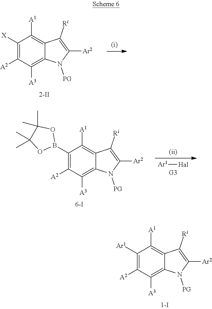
C1([Ar1])=C([A2])C([A3])=C2C(=C1[A1])C([Ri])=C([Ar2])N2[PG].C1([X])=C([A2])C([A3])=C2C(=C1[A1])C([Ri])=C([Ar2])N2[PG].C1(B2OC(C)(C)C(C)(C)O2)=C([A2])C([A3])=C2C(=C1[A1])C([Ri])=C([Ar2])N2[PG].[Ar1][Hal]
